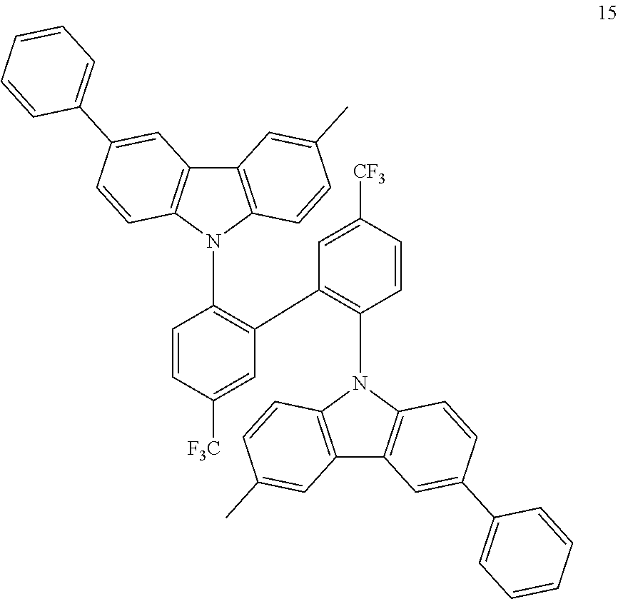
C1=CC([F3C])=CC(C2=C(N3C4=C(C5=C3C=CC(C3=CC=CC=C3)=C5)C=C(C)C=C4)C=CC([CF3])=C2)=C1N1C2=C(C3=C1C=CC(C1=CC=CC=C1)=C3)C=C(C)C=C2
